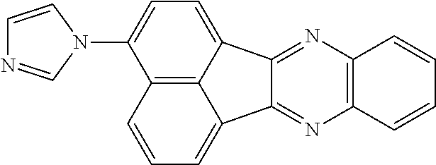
C12=C(C=CC=C1)N=C1C3=CC=CC4=C3C(=CC=C4N3C=CN=C3)C1=N2
